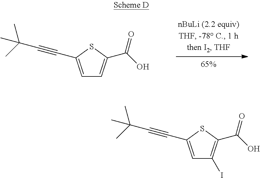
C1=C(C#CC(C)(C)C)SC(C(O)=O)=C1.C1=C(C#CC(C)(C)C)SC(C(O)=O)=C1I
